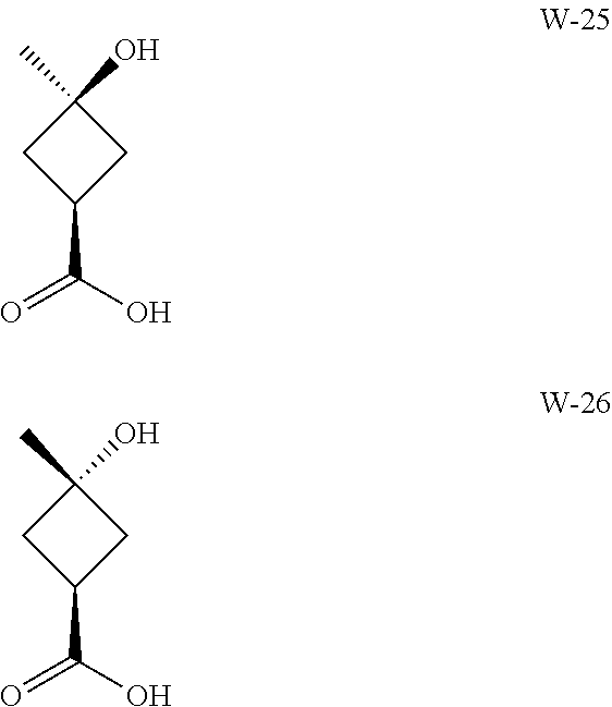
C1C(C)(O)CC1C(O)=O.C1C(C)(O)CC1C(O)=O
